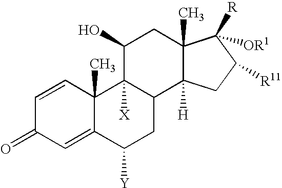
C1=CC2(C)C(=CC1=O)C([Y])CC1C2([X])C(O)CC2(C)C1([H])CC([R11])C2([R])[OR1]
